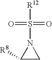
O=S(=O)([R12])N1C([R8])C1
